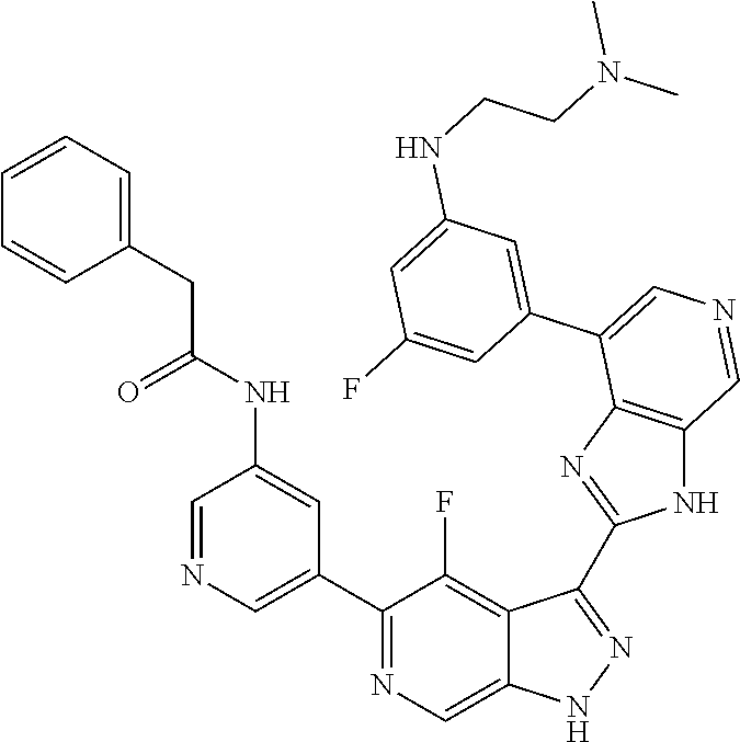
C1(C2=CN=CC(NC(=O)CC3=CC=CC=C3)=C2)=NC=C2C(=C1F)C(C1=NC3=C(N1)C=NC=C3C1=CC(NCCN(C)C)=CC(F)=C1)=NN2
